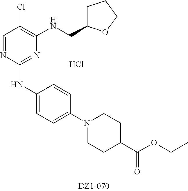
C1=NC(NC2=CC=C(N3CCC(C(=O)OCC)CC3)C=C2)=NC(NCC2CCCO2)=C1Cl.Cl
